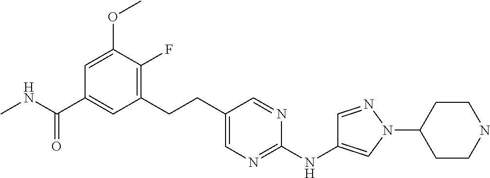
C1(CCC2=CN=C(NC3=CN(C4CCNCC4)N=C3)N=C2)=C(F)C(OC)=CC(C(NC)=O)=C1
